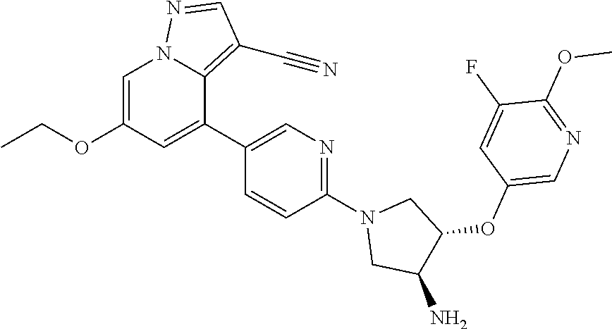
C1=C(OCC)C=C(C2=CN=C(N3CC(N)C(OC4=CN=C(OC)C(F)=C4)C3)C=C2)C2=C(C#N)C=NN12
